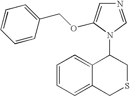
N1=CN(C2C3=CC=CC=C3CSC2)C(OCC2=CC=CC=C2)=C1
